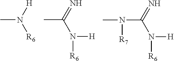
CN([H])[R6].CC(=N)N([H])[R6].N(C(=N)N([H])[R6])(C)[R7]
